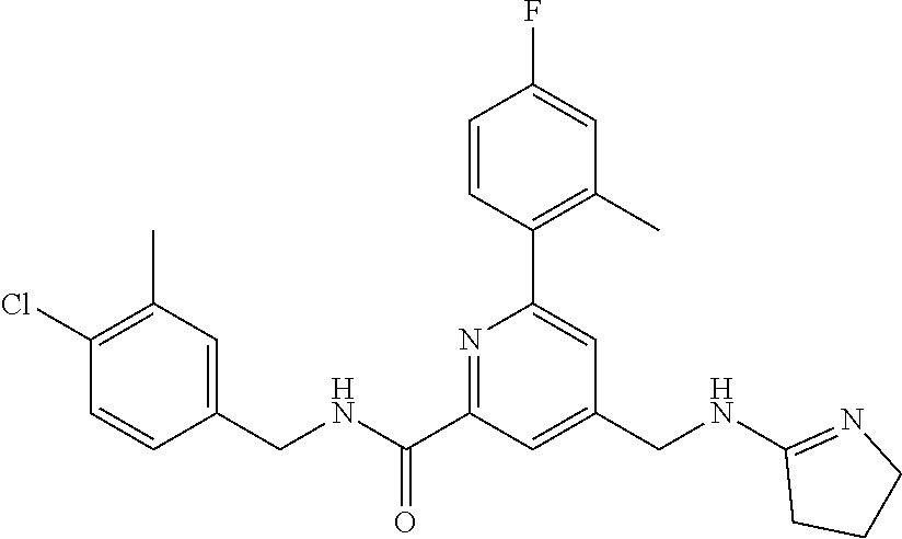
C1(Cl)=C(C)C=C(CNC(C2=NC(C3=C(C)C=C(F)C=C3)=CC(CNC3=NCCC3)=C2)=O)C=C1
